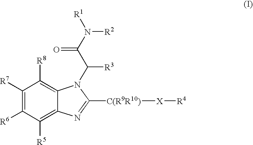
C1([R7])=C([R6])C([R5])=C2C(=C1[R8])N(C(C(N([R1])[R2])=O)[R3])C([C(R9R10)][X][R4])=N2
